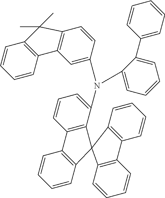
C12=C(C(N(C3=CC4=C(C=C3)C(C)(C)C3=C4C=CC=C3)C3=CC=CC=C3C3=CC=CC=C3)=CC=C1)C1(C3=C2C=CC=C3)C2=C(C=CC=C2)C2=C1C=CC=C2
